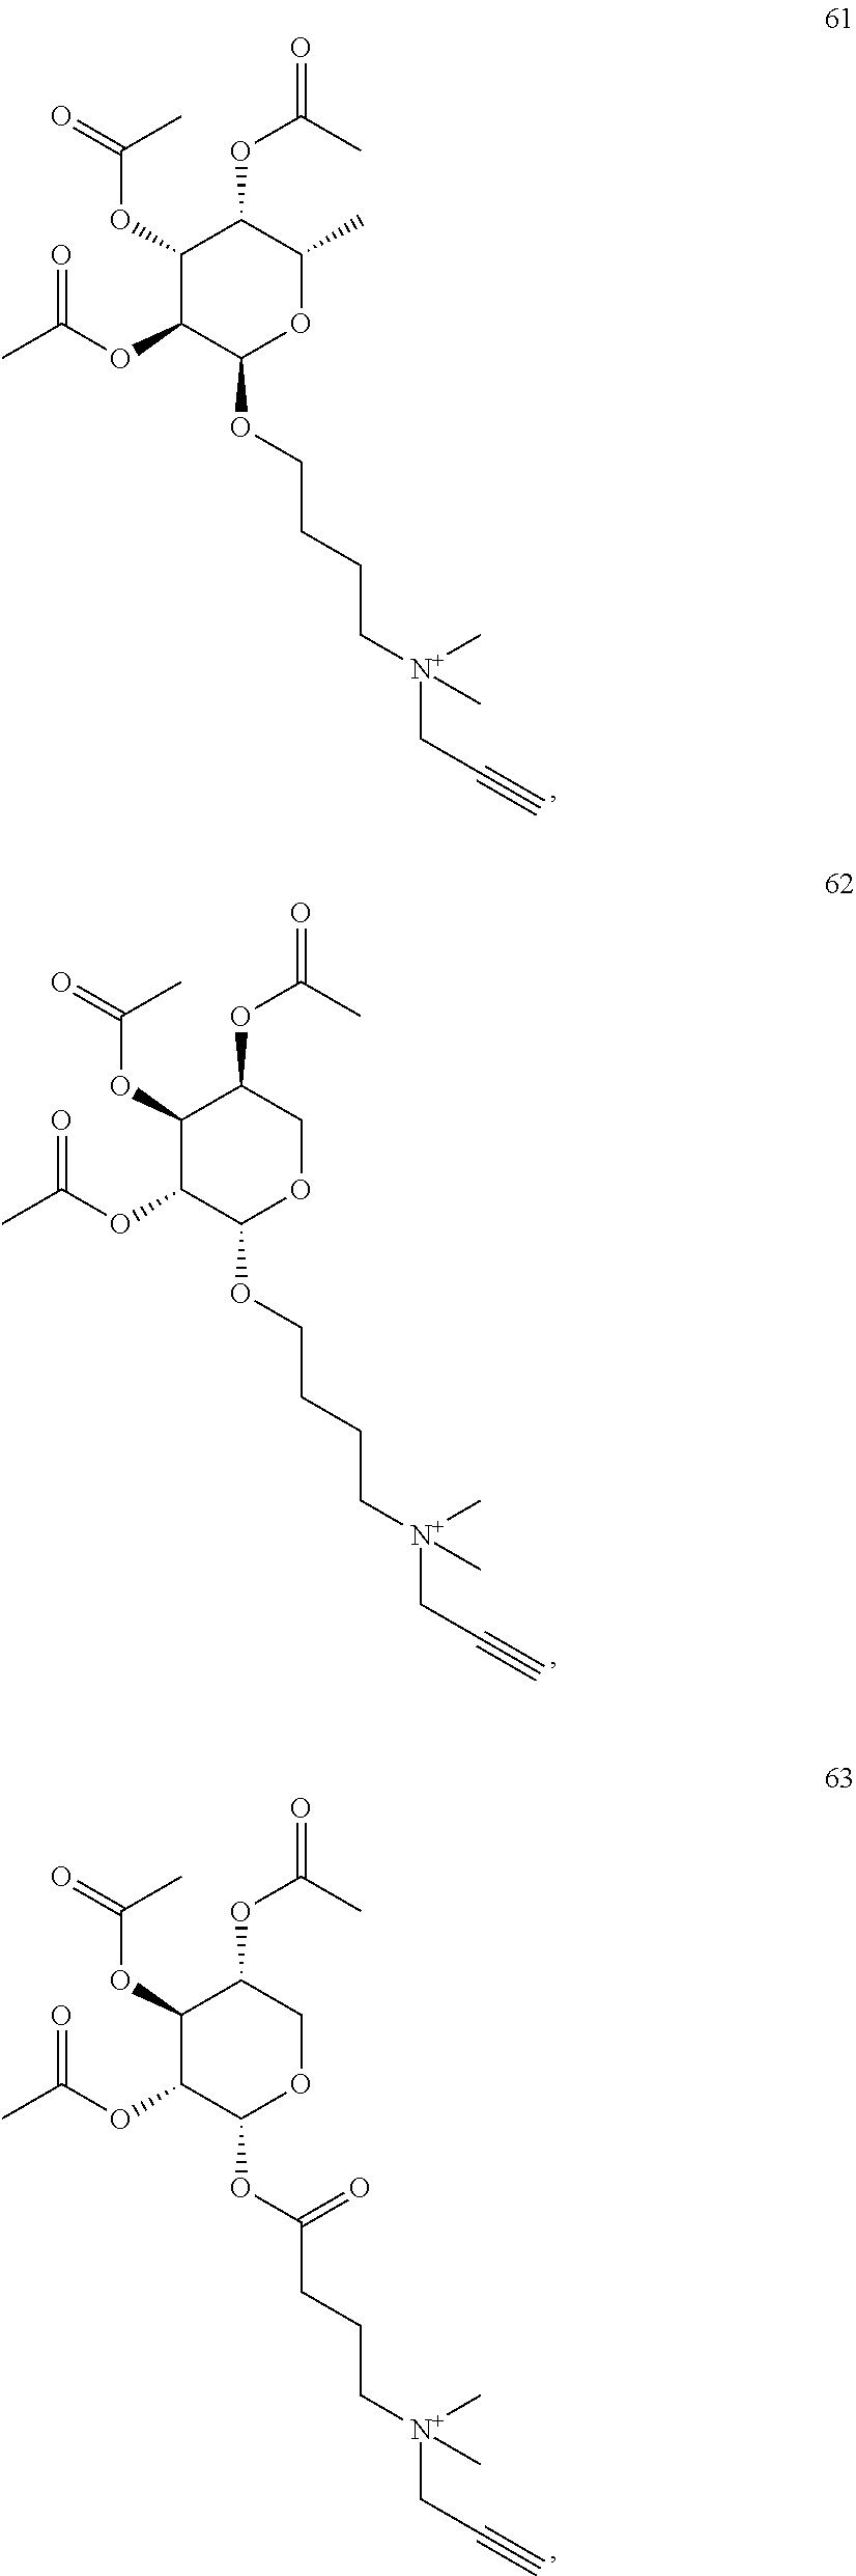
CC(OC1C(OCCCC[N+](CC#C)(C)C)OC(C)C(OC(=O)C)C1OC(=O)C)=O.CC(OC1C(OCCCC[N+](CC#C)(C)C)OCC(OC(=O)C)C1OC(=O)C)=O.CC(OC1C(OC(CCC[N+](CC#C)(C)C)=O)OCC(OC(=O)C)C1OC(=O)C)=O
